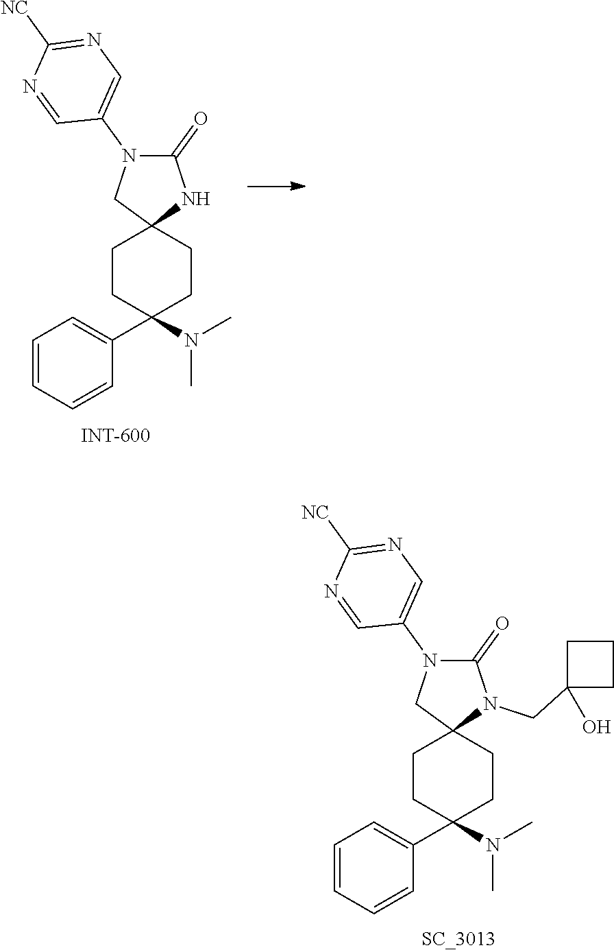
C1CC(C2=CC=CC=C2)(N(C)C)CCC12N(CC1(O)CCC1)C(=O)N(C1=CN=C([NC])N=C1)C2.[SC_3013].C1CC(C2=CC=CC=C2)(N(C)C)CCC12NC(=O)N(C1=CN=C([NC])N=C1)C2
